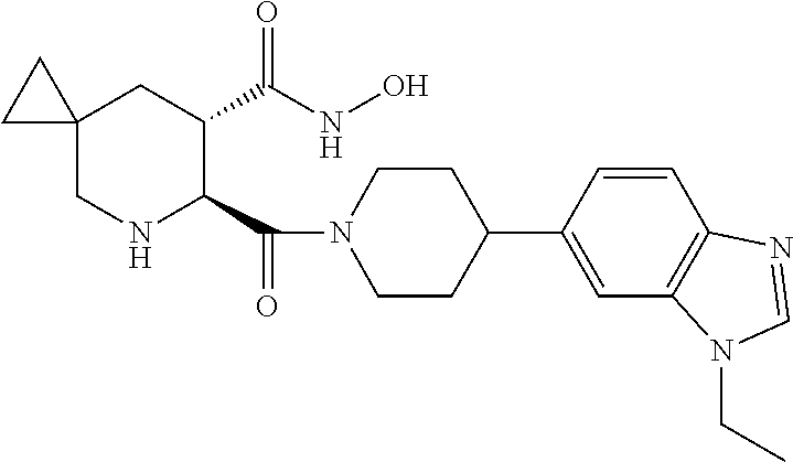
C12(CNC(C(N3CCC(C4=CC5=C(C=C4)N=CN5CC)CC3)=O)C(C(=O)NO)C1)CC2
